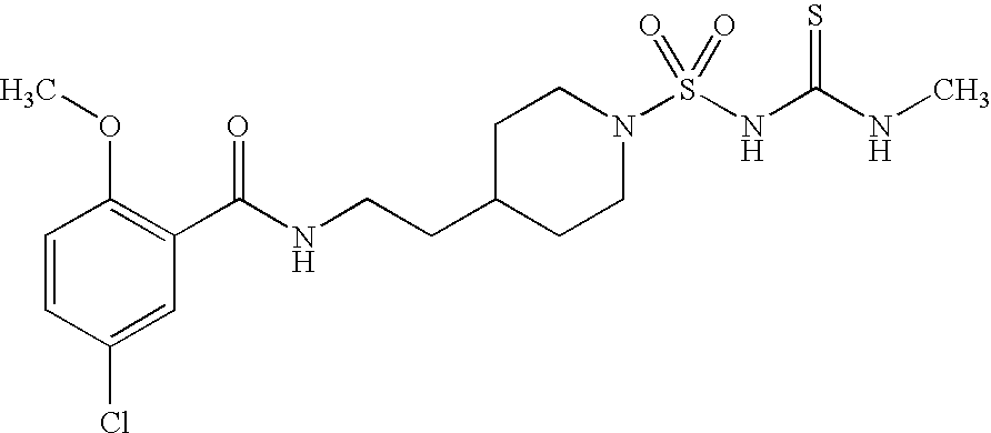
C1=CC(Cl)=CC(C(NCCC2CCN(S(NC(NC)=S)(=O)=O)CC2)=O)=C1OC
